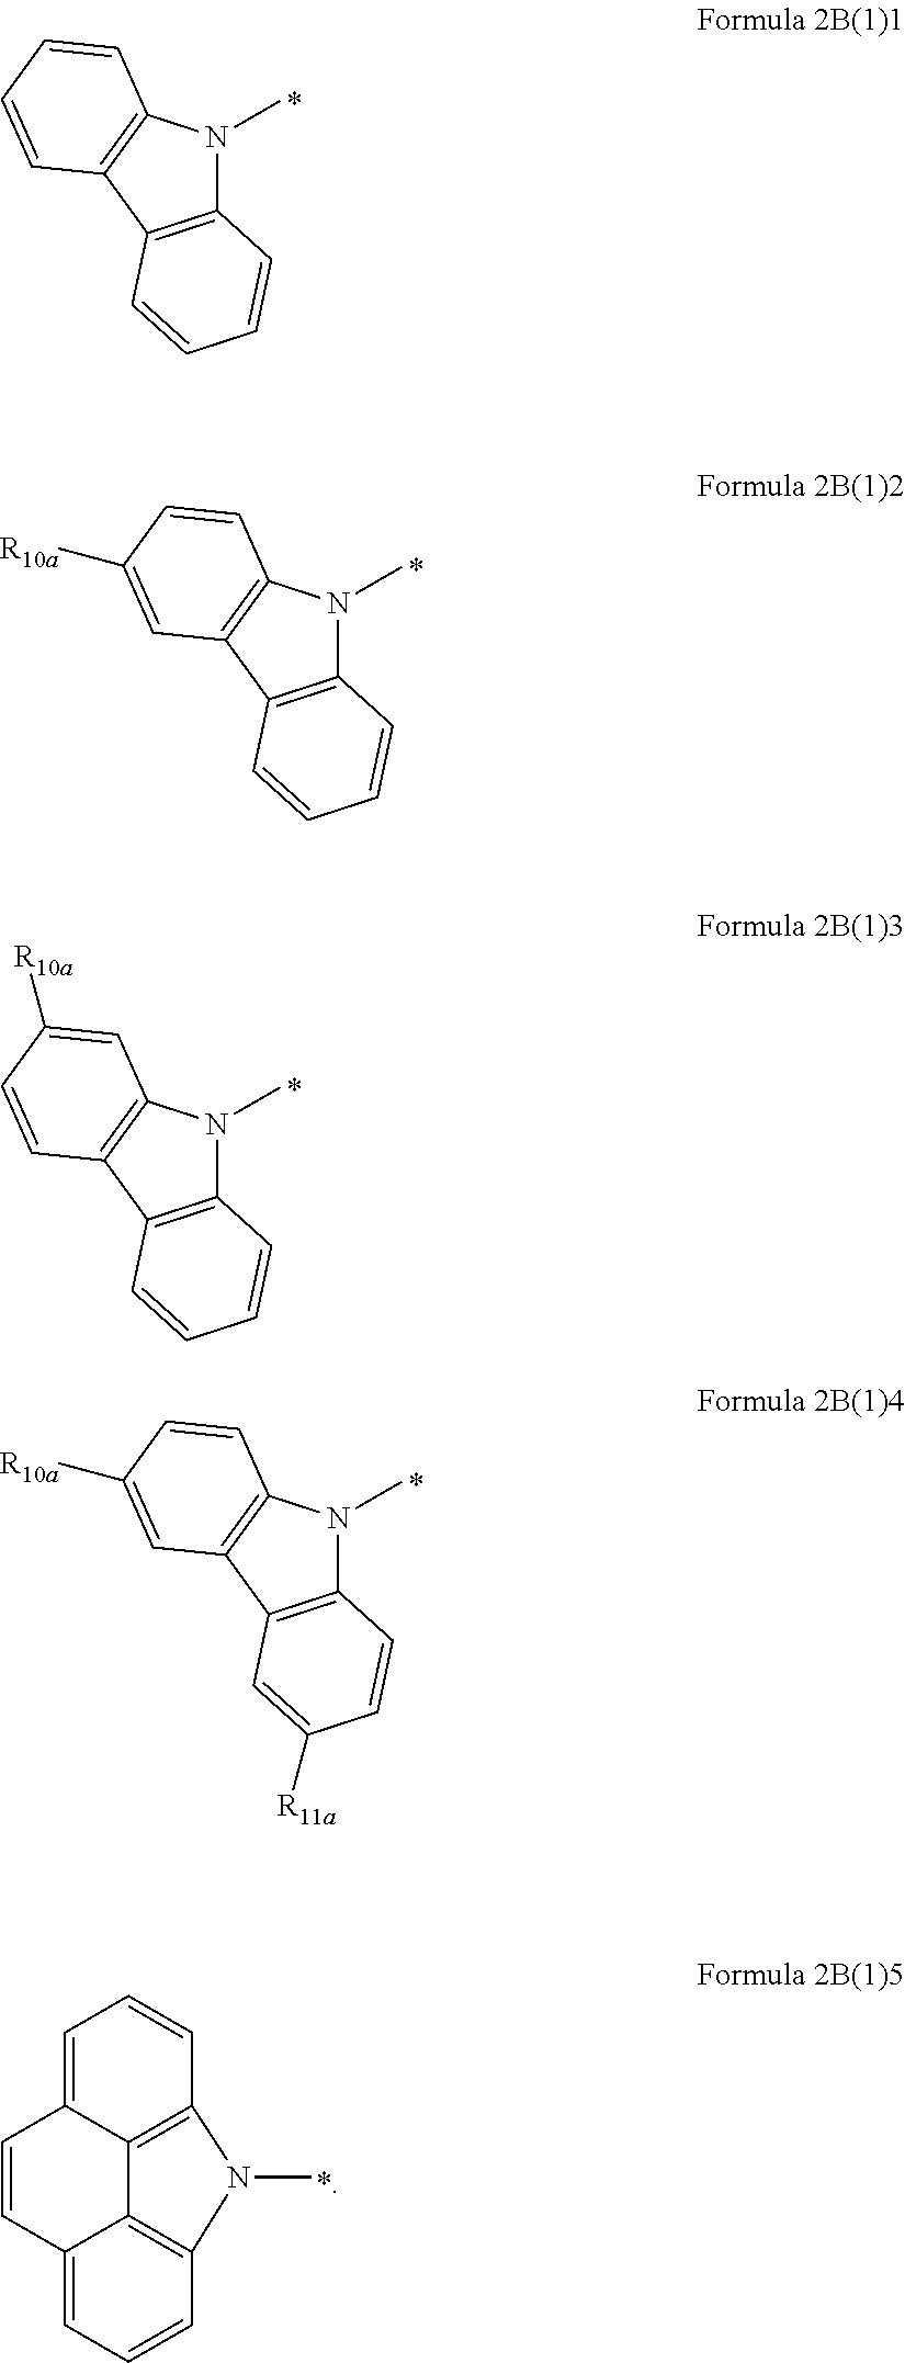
C12=C(C3=C(N1C)C=CC=C3)C=CC=C2.C12=C(C3=C(N1C)C=CC([R10a])=C3)C=CC=C2.C12=C(C3=C(N1C)C=C([R10a])C=C3)C=CC=C2.C12=C(C3=C(N1C)C=CC([R10a])=C3)C=C([R11a])C=C2.C12=CC=CC3=C1C1=C(C=CC=C1C=C2)N3C
